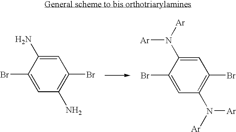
C1(Br)=CC(N)=C(Br)C=C1N.C1(Br)=CC(N([Ar])[Ar])=C(Br)C=C1N([Ar])[Ar]
